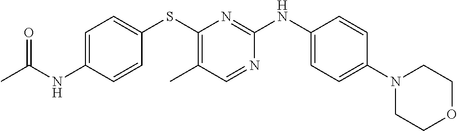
C1(N2CCOCC2)=CC=C(NC2=NC(SC3=CC=C(NC(C)=O)C=C3)=C(C)C=N2)C=C1
